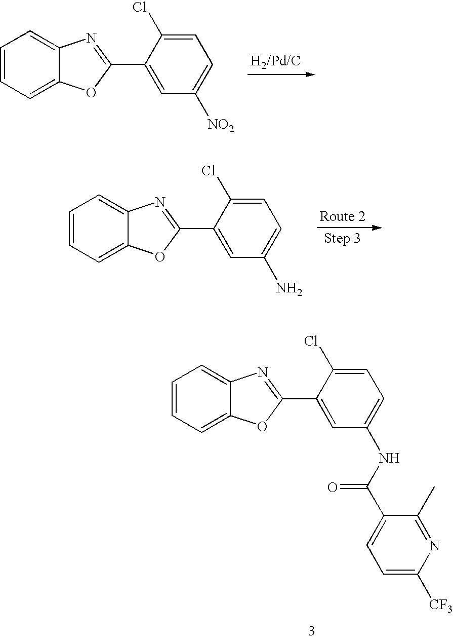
C1=CC=C2C(=C1)N=C(C1=CC([NO2])=CC=C1Cl)O2.C1=CC=C2C(=C1)N=C(C1=CC(N)=CC=C1Cl)O2.C1=CC=C2C(=C1)N=C(C1=CC(NC(C3=CC=C([CF3])N=C3C)=O)=CC=C1Cl)O2
